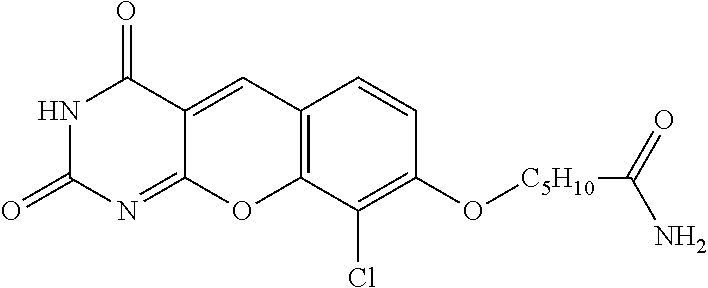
N1C(=O)N=C2C(=CC3=C(O2)C(Cl)=C(O[C5H10]C(=O)N)C=C3)C1=O
